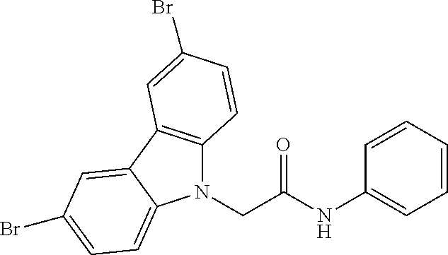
N1(CC(NC2=CC=CC=C2)=O)C2=C(C3=CC(Br)=CC=C13)C=C(Br)C=C2
